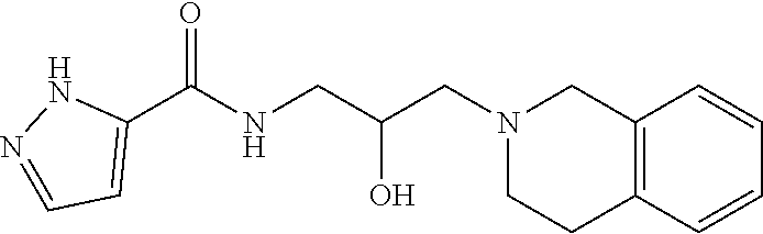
C1(C(NCC(CN2CCC3=C(C2)C=CC=C3)O)=O)=CC=NN1
